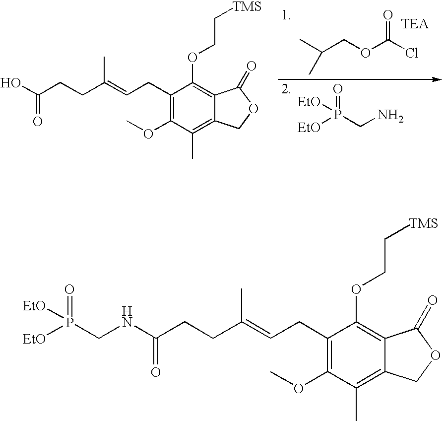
C1(CC=C(CCC(O)=O)C)=C(OC)C(C)=C2C(=C1OCC[TMS])C(=O)OC2.CC(COC(Cl)=O)C.O=P(CN)([EtO])[EtO].C1(CC=C(CCC(NCP([EtO])(=O)[EtO])=O)C)=C(OC)C(C)=C2C(=C1OCC[TMS])C(=O)OC2
